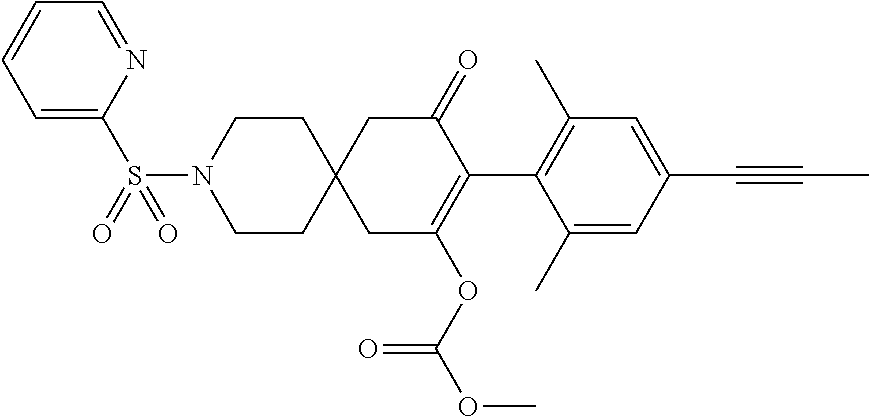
C1(C)=CC(C#CC)=CC(C)=C1C1=C(OC(OC)=O)CC2(CC1=O)CCN(S(=O)(C1=CC=CC=N1)=O)CC2
